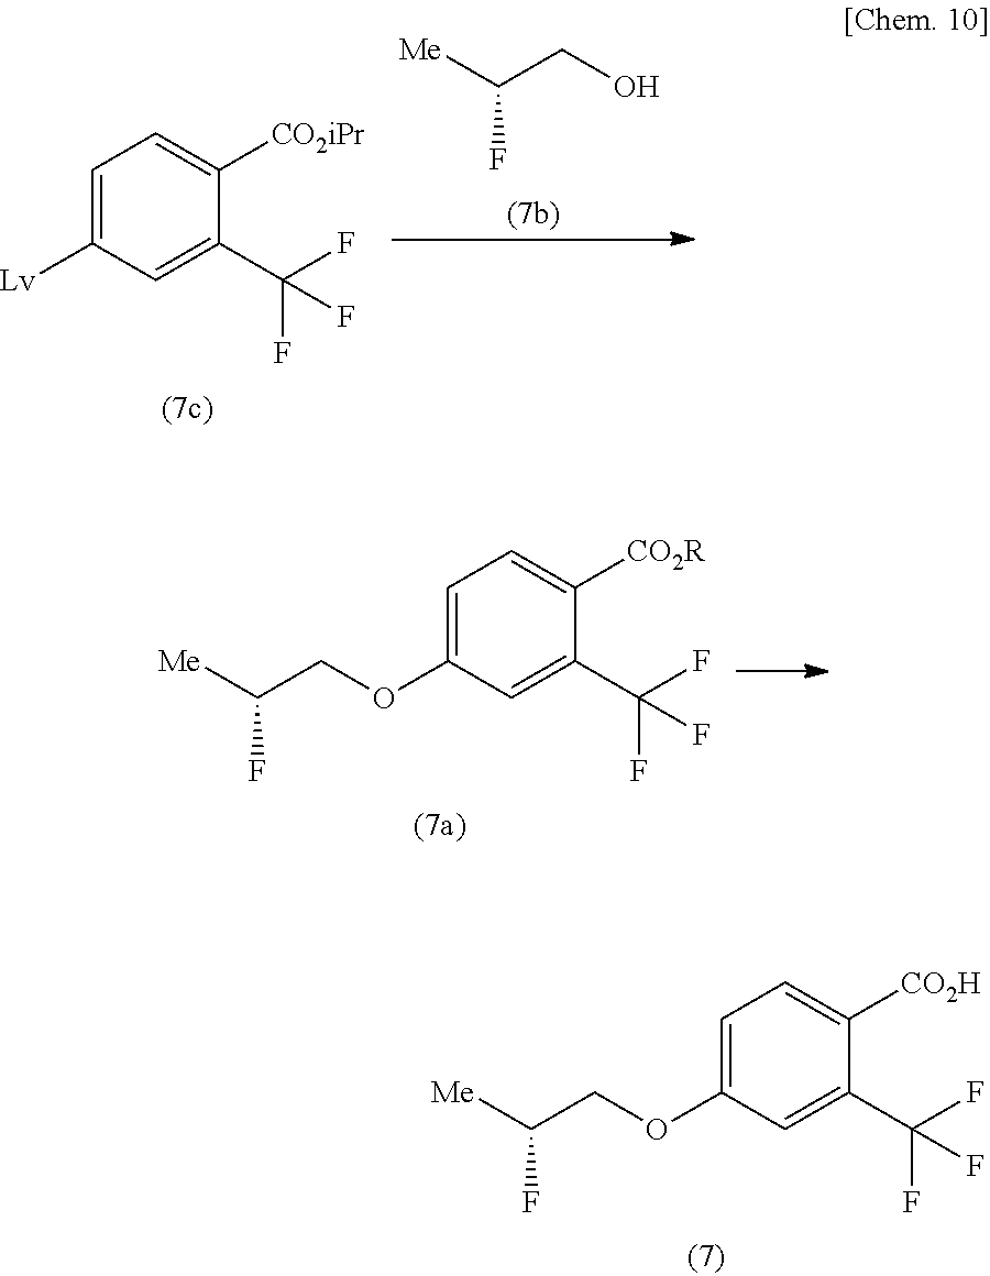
[Me]C(CO)F.C1=C([Lv])C=C(C(F)(F)F)C([CO2iPr])=C1.C1=C(OCC([Me])F)C=C(C(F)(F)F)C([CO2R])=C1.C1=C(OCC([Me])F)C=C(C(F)(F)F)C([CO2H])=C1
